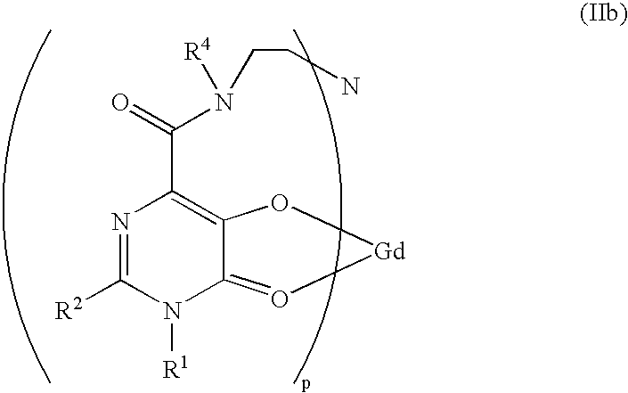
N1=C([R2])N([R1])C2=O[Gd]OC2=C1C(=O)N([R4])CCN
